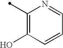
C1(C)=C(O)C=CC=N1
